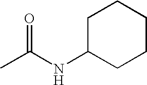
C1C(NC(C)=O)CCCC1
